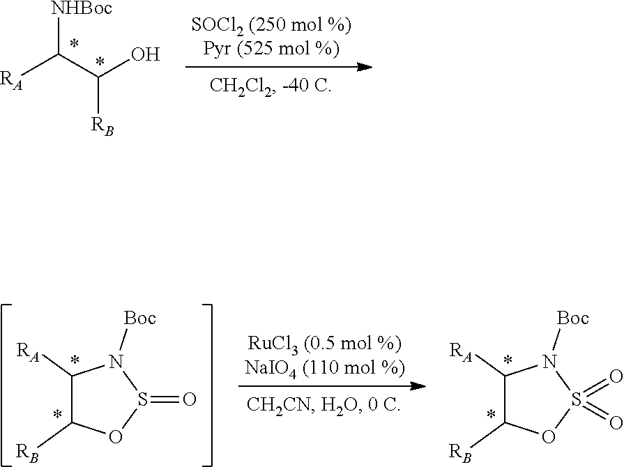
[NHBoc]C([RA])C([RB])O.C1([RA])C([RB])OS(=O)N1[Boc].C1([RA])C([RB])OS(=O)(=O)N1[Boc]
